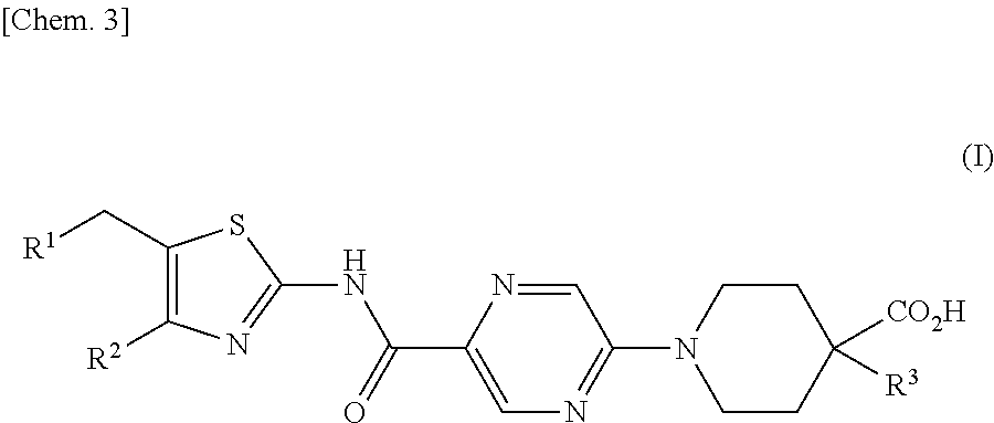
C1(C[R1])=C([R2])N=C(NC(C2=CN=C(N3CCC([CO2H])([R3])CC3)C=N2)=O)S1
